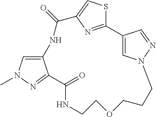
C12=CN(C)N=C1C(=O)NCCOCCCN1C=C(C3=NC(=CS3)C(=O)N2)C=N1
